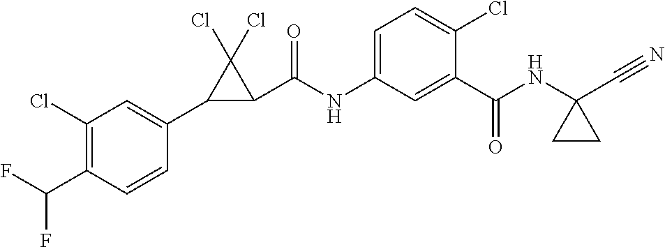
C1(C2C(C(NC3=CC=C(Cl)C(C(NC4(C#N)CC4)=O)=C3)=O)C2(Cl)Cl)=CC(Cl)=C(C(F)F)C=C1
